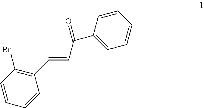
C1(C=CC(C2=CC=CC=C2)=O)=C(Br)C=CC=C1
